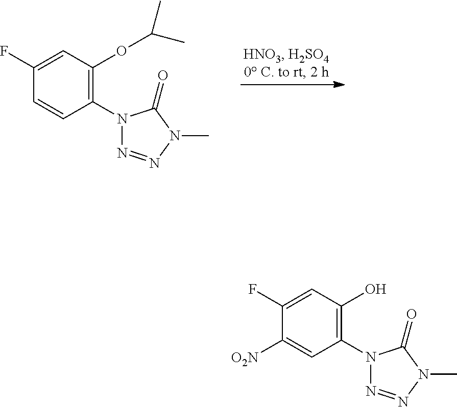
C1([O2N])=CC(N2N=NN(C)C2=O)=C(O)C=C1F.C1=CC(N2N=NN(C)C2=O)=C(OC(C)C)C=C1F
